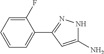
C1(N)=CC(C2=CC=CC=C2F)=NN1
